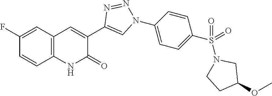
C1=CC2=C(C=C1F)C=C(C1=CN(C3=CC=C(S(=O)(=O)N4CC(OC)CC4)C=C3)N=N1)C(=O)N2
